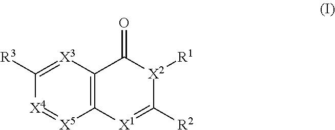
[X3]1=C([R3])[X4]=[X5]C2=C1C(=O)[X2]([R1])C([R2])=[X1]2
